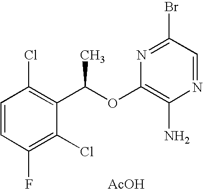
C1=CC(F)=C(Cl)C(C(C)OC2=C(N)N=CC(Br)=N2)=C1Cl.[AcOH]
